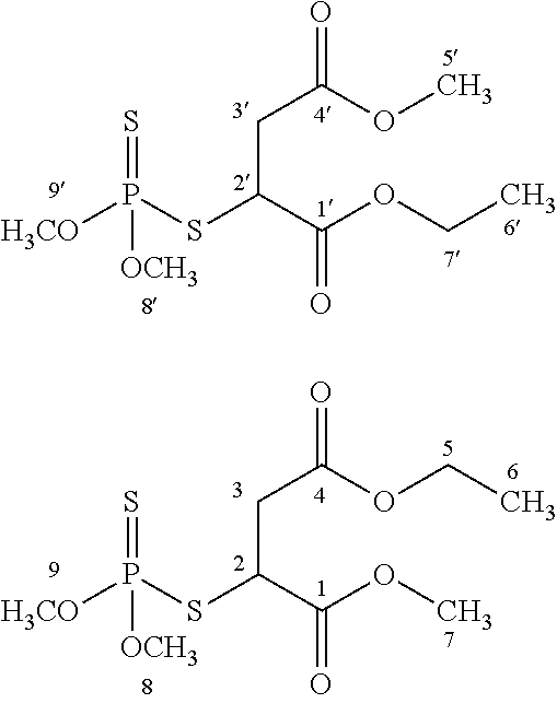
C(C(C(OCC)=O)SP([H3CO])([OCH3])=S)C(OC)=O.C(C(C(OC)=O)SP([H3CO])([OCH3])=S)C(OCC)=O
